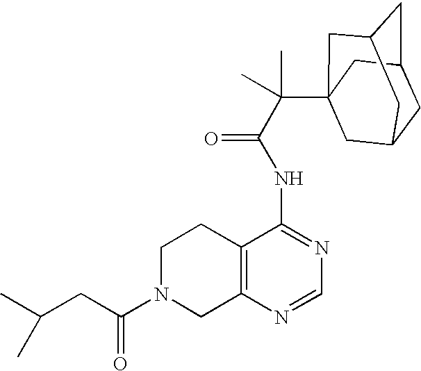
C1N(C(CC(C)C)=O)CC2=C(C1)C(NC(=O)C(C13CC4CC(CC(C1)C4)C3)(C)C)=NC=N2
